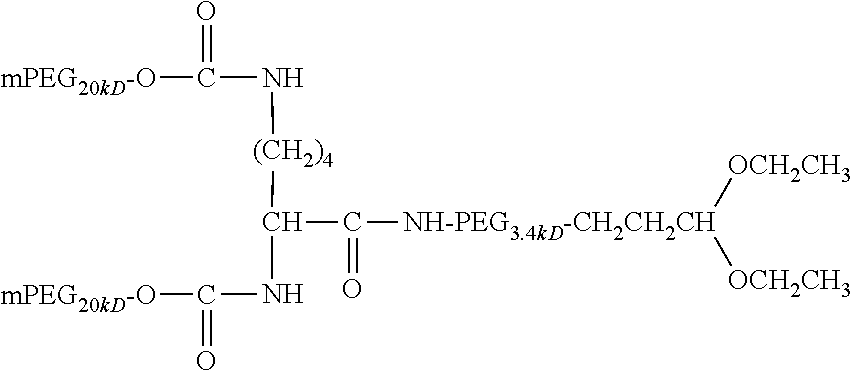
[mPEG20kD-O]C(N[(CH2)4]C(NC([mPEG20kD-O])=O)C(=O)[NH-PEG3.4kD-CH2CH2CH]([OCH2CH3])[OCH2CH3])=O
